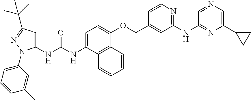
C1=C(NC(NC2=CC(C(C)(C)C)=NN2C2=CC=CC(C)=C2)=O)C2=C(C(OCC3=CC(NC4=NC(C5CC5)=CN=C4)=NC=C3)=C1)C=CC=C2
